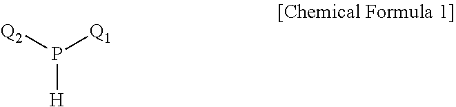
[H]P([Q1])[Q2]
